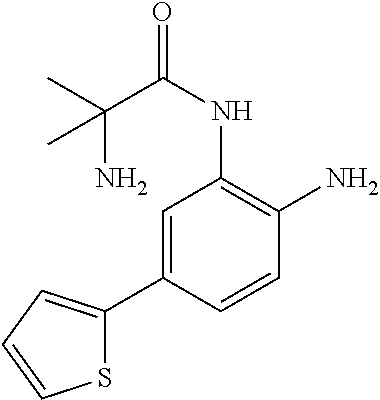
C1=C(C2=CC=CS2)C=CC(N)=C1NC(=O)C(N)(C)C
